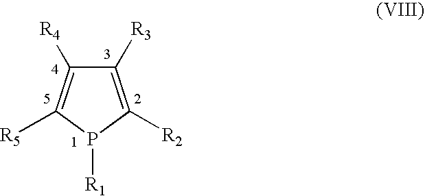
C1([R3])=C([R2])P([R1])C([R5])=C1[R4]
